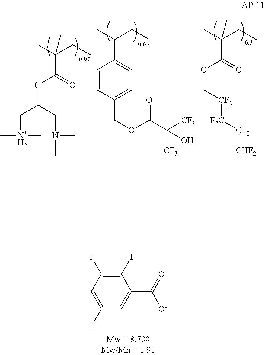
CC(CC)(C(OC(CN(C)C)C[N+H2](C)C)=O)C.CC(CC)C1=CC=C(COC(C([CF3])([CF3])O)=O)C=C1.CC(CC)(C(OC[CF3][F2C][CF2][CHF2])=O)C.C1(I)=C(I)C=C(I)C=C1C(=O)[O-]
